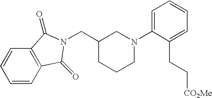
C(C1CCCN(C2=CC=CC=C2CC[CO2Me])C1)N1C(=O)C2=C(C=CC=C2)C1=O
